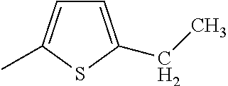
C1=C(CC)SC(C)=C1
